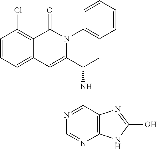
C1=CC=C2C(=C1Cl)C(=O)N(C1=CC=CC=C1)C(C(C)NC1=NC=NC3=C1N=C(O)N3)=C2
